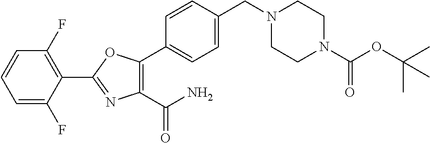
C1(C(N)=O)=C(C2=CC=C(CN3CCN(C(OC(C)(C)C)=O)CC3)C=C2)OC(C2=C(F)C=CC=C2F)=N1
